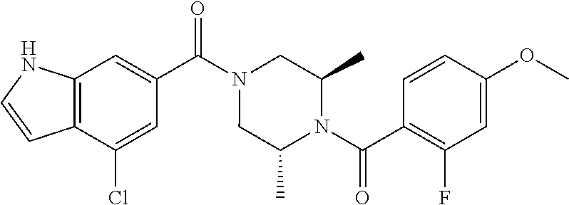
C12=C(C(Cl)=CC(C(N3CC(C)N(C(C4=C(F)C=C(OC)C=C4)=O)C(C)C3)=O)=C1)C=CN2
